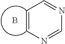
C1=CN=CN=C1.B
